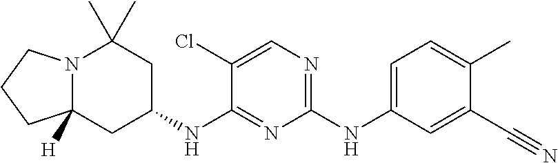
N12C([H])(CC(NC3=NC(NC4=CC=C(C)C(C#N)=C4)=NC=C3Cl)CC1(C)C)CCC2
